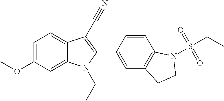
C1=C(OC)C=C2C(=C1)C(C#N)=C(C1=CC3=C(C=C1)N(S(CC)(=O)=O)CC3)N2CC
